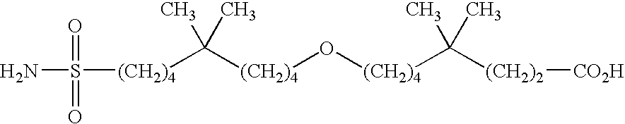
[(CH2)4](O[(CH2)4]C(C)(C)[(CH2)2][CO2H])C(C)(C)[(CH2)4]S(N)(=O)=O
